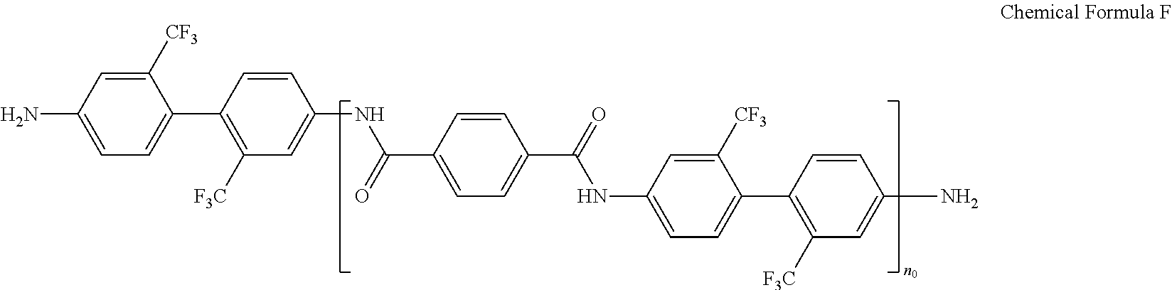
C1(N)=CC=C(C2=C([F3C])C=C(NC(C3=CC=C(C(=O)NC4=CC=C(C5=C([F3C])C=C(N)C=C5)C([CF3])=C4)C=C3)=O)C=C2)C([CF3])=C1
